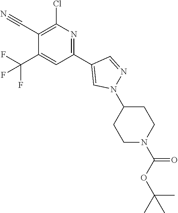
C1(C#N)=C(Cl)N=C(C2=CN(C3CCN(C(OC(C)(C)C)=O)CC3)N=C2)C=C1C(F)(F)F
